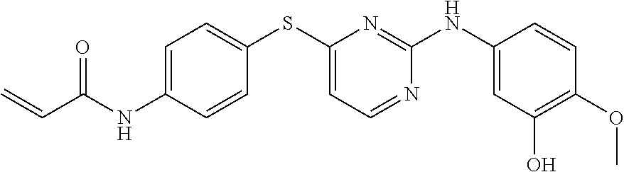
C(C(NC1=CC=C(SC2=CC=NC(NC3=CC(O)=C(OC)C=C3)=N2)C=C1)=O)=C
